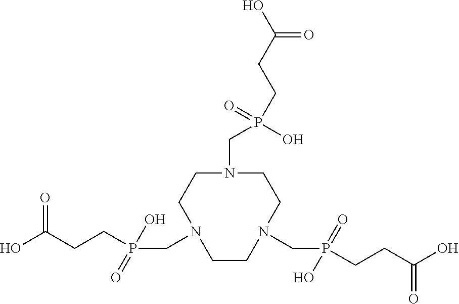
C1N(CP(CCC(=O)O)(=O)O)CCN(CP(CCC(=O)O)(=O)O)CCN(CP(CCC(=O)O)(O)=O)C1
